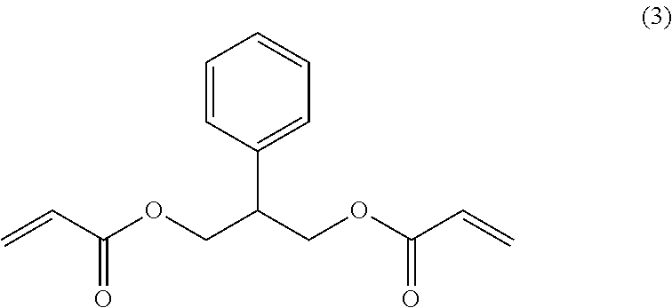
C=CC(OCC(COC(C=C)=O)C1=CC=CC=C1)=O
